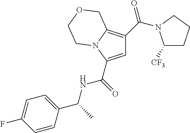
C1=C(C(=O)NC(C)C2=CC=C(F)C=C2)N2C(=C1C(=O)N1C([CF3])CCC1)COCC2
